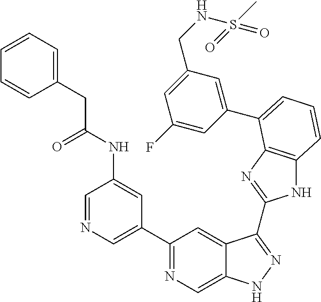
C1=NC=C(C2=NC=C3C(=C2)C(C2=NC4=C(N2)C=CC=C4C2=CC(CNS(C)(=O)=O)=CC(F)=C2)=NN3)C=C1NC(CC1=CC=CC=C1)=O
